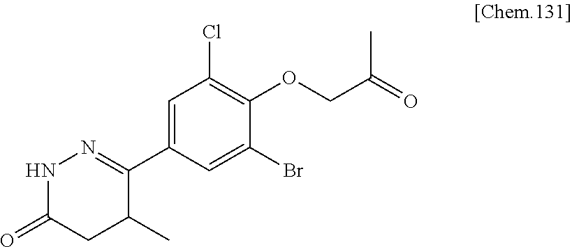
C1(C2=NNC(=O)CC2C)=CC(Cl)=C(OCC(C)=O)C(Br)=C1
